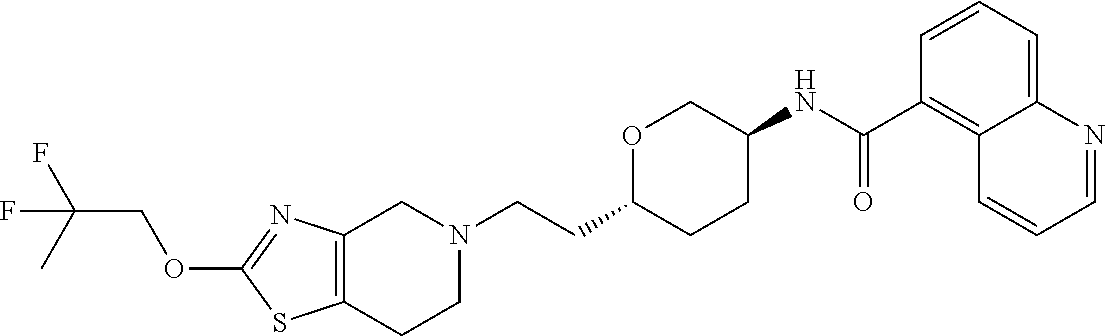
C12=C(CCN(CCC3CCC(NC(C4=C5C(=CC=C4)N=CC=C5)=O)CO3)C1)SC(OCC(F)(C)F)=N2
